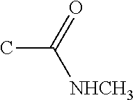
CC(=O)[NHCH3]
